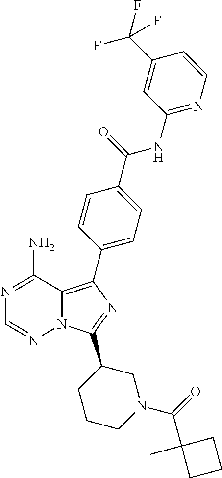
N1=C(N)C2=C(C3=CC=C(C(=O)NC4=NC=CC(C(F)(F)F)=C4)C=C3)N=C(C3CCCN(C(=O)C4(C)CCC4)C3)N2N=C1
